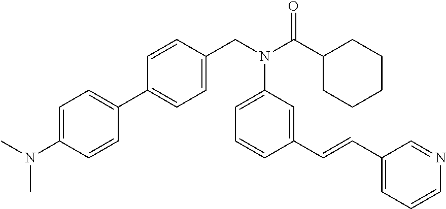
C1=C(N(C)C)C=CC(C2=CC=C(CN(C(C3CCCCC3)=O)C3=CC=CC(C=CC4=CC=CN=C4)=C3)C=C2)=C1
